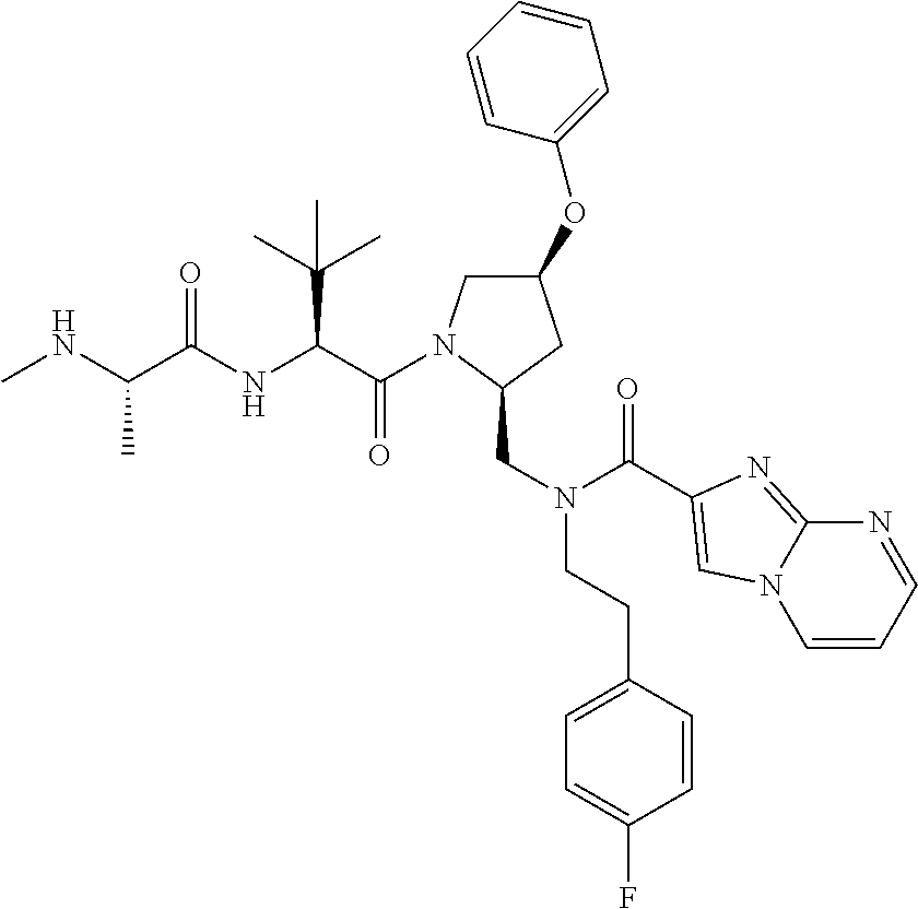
C(=O)(C(C(C)(C)C)NC(=O)C(C)NC)N1CC(OC2=CC=CC=C2)CC1CN(CCC1=CC=C(F)C=C1)C(=O)C1=CN2C=CC=NC2=N1
